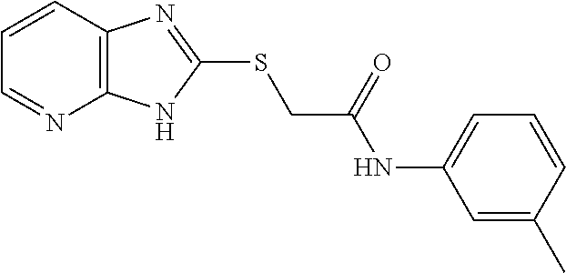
C12=C(C=CC=N1)N=C(SCC(NC1=CC=CC(C)=C1)=O)N2
